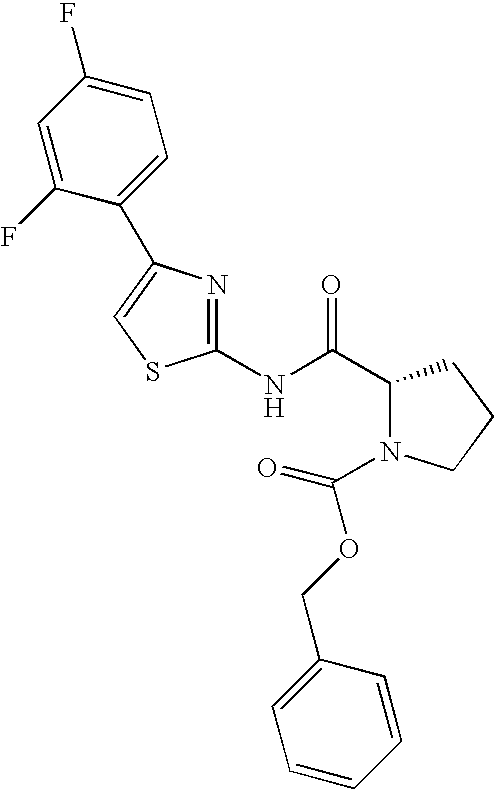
C1(NC(C2N(C(OCC3=CC=CC=C3)=O)CCC2)=O)=NC(C2=CC=C(F)C=C2F)=CS1
